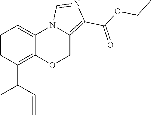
C1=CC(C(C)C=C)=C2C(=C1)N1C(=C(C(OCC)=O)N=C1)CO2
